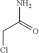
ClCC(N)=O
